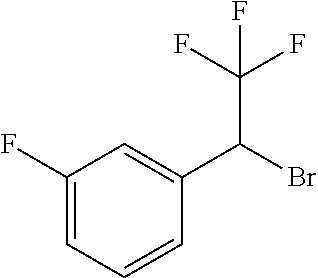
C1(F)=CC=CC(C(Br)C(F)(F)F)=C1
